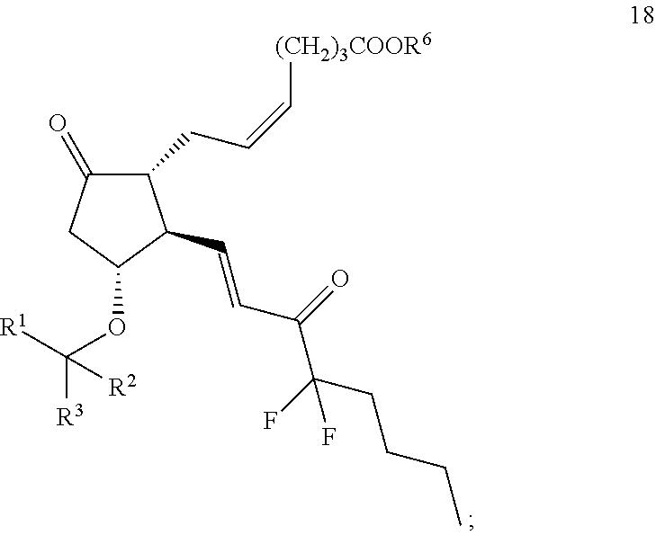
C1(CC=C[(CH2)3COOR6])C(=O)CC(OC([R3])([R1])[R2])C1C=CC(C(F)(CCCC)F)=O
